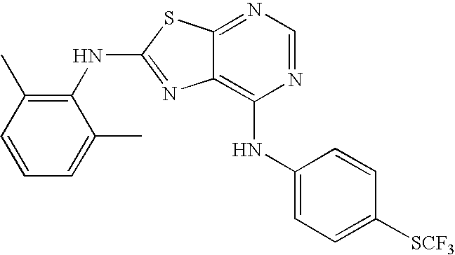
N1=CN=C2C(=C1NC1=CC=C([SCF3])C=C1)N=C(NC1=C(C)C=CC=C1C)S2
